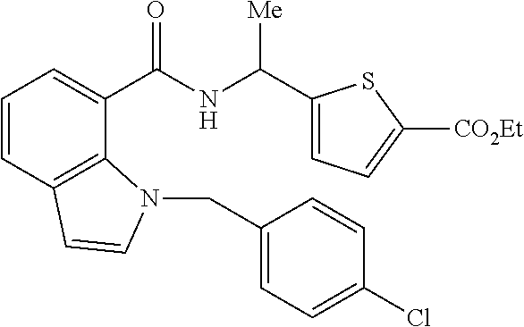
C1=CC2=C(C(C(NC([Me])C3=CC=C([CO2Et])S3)=O)=C1)N(CC1=CC=C(Cl)C=C1)C=C2
